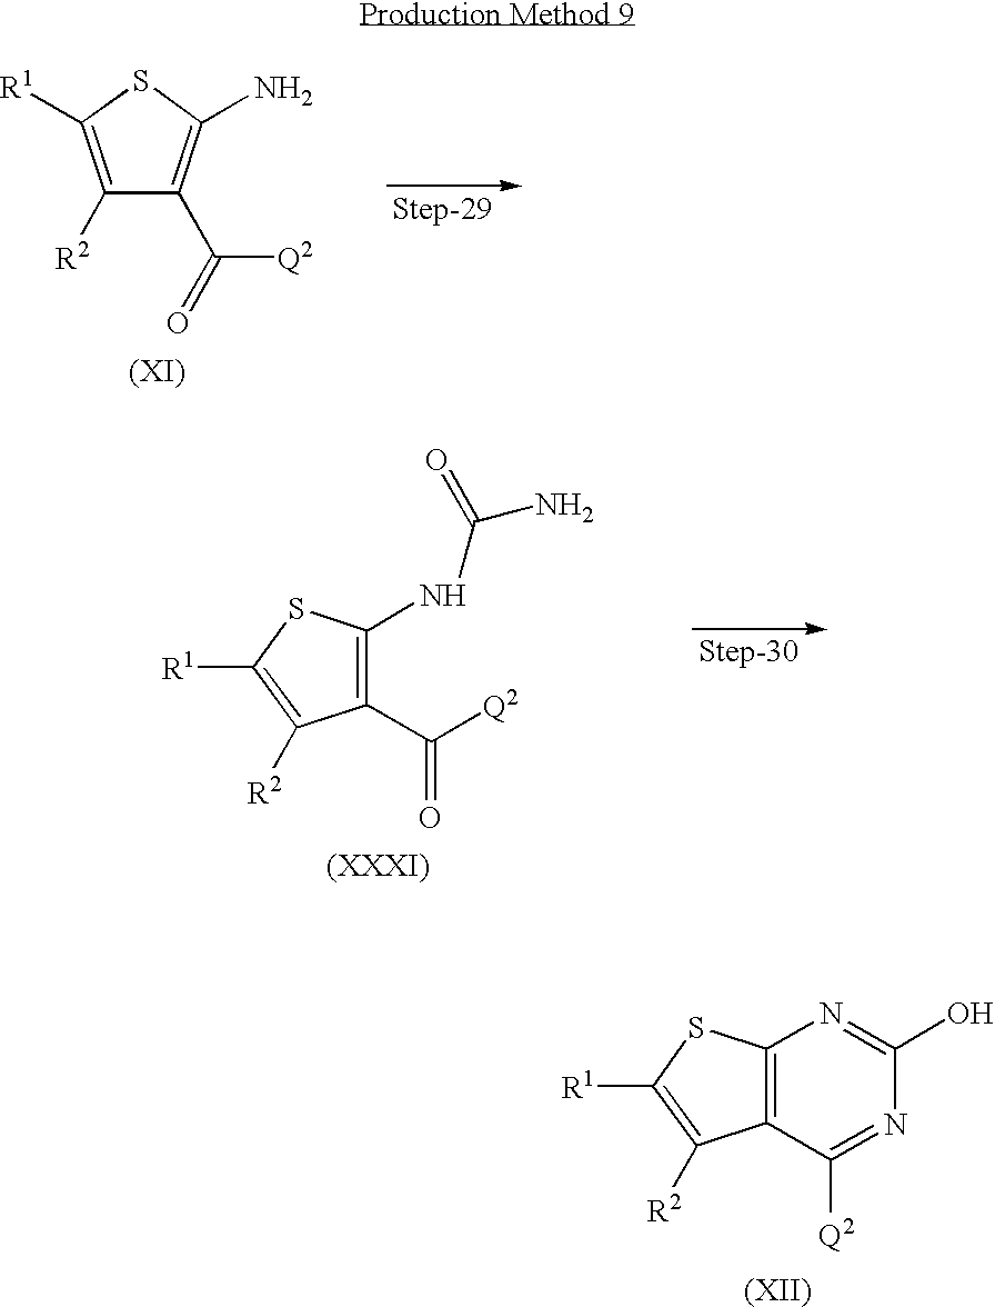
C12=C(C([Q2])=NC(O)=N1)C([R2])=C([R1])S2.C1([R2])=C([R1])SC(N)=C1C([Q2])=O.C1(C([Q2])=O)=C(NC(N)=O)SC([R1])=C1[R2]
